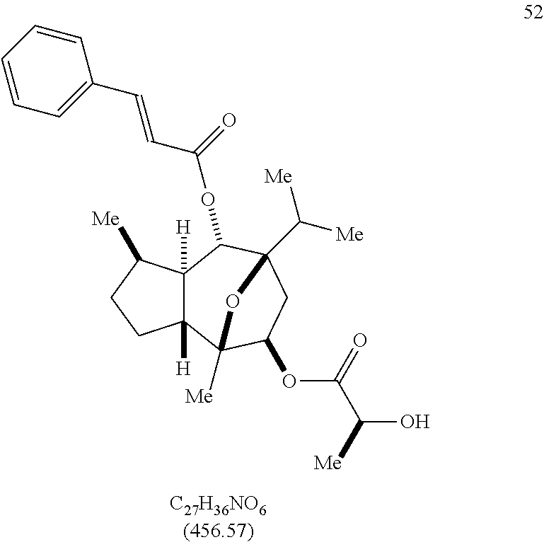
C(=O)(OC1C2([H])C([H])(C3([Me])C(OC(C([Me])O)=O)CC1(C([Me])[Me])O3)CCC2[Me])C=CC1=CC=CC=C1
